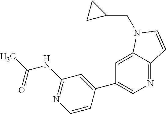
C1=CC(C2=CN=C3C(=C2)N(CC2CC2)C=C3)=CC(NC(C)=O)=N1
